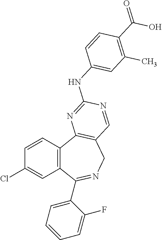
C1=CC2=C(C=C1Cl)C(C1=CC=CC=C1F)=NCC1=C2N=C(NC2=CC(C)=C(C(O)=O)C=C2)N=C1
